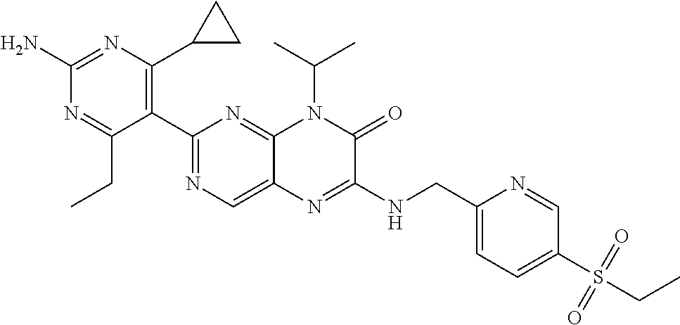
C1(N)=NC(C2CC2)=C(C2=NC=C3C(=N2)N(C(C)C)C(=O)C(NCC2=CC=C(S(=O)(=O)CC)C=N2)=N3)C(CC)=N1
